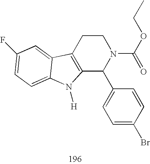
C12=C(CCN(C(OCC)=O)C1C1=CC=C(Br)C=C1)C1=CC(F)=CC=C1N2[H]
